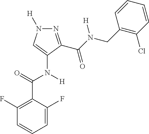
N1=C(C(N([H])CC2=C(Cl)C=CC=C2)=O)C(N([H])C(C2=C(F)C=CC=C2F)=O)=CN1[H]
